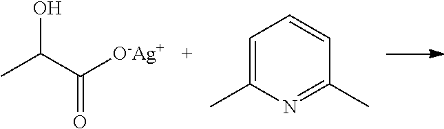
CC(C([O-Ag+])=O)O.C1=C(C)N=C(C)C=C1
